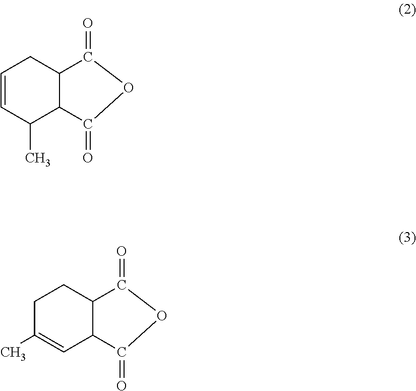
C1=CC(C)C2C(C1)C(=O)OC2=O.C1C(C)=CC2C(C1)C(=O)OC2=O
